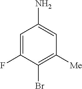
C1=C(F)C(Br)=C([Me])C=C1N
